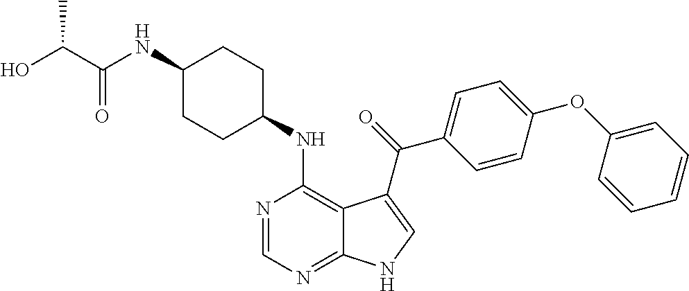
C1(NC(C(O)C)=O)CCC(NC2=C3C(=NC=N2)NC=C3C(=O)C2=CC=C(OC3=CC=CC=C3)C=C2)CC1
